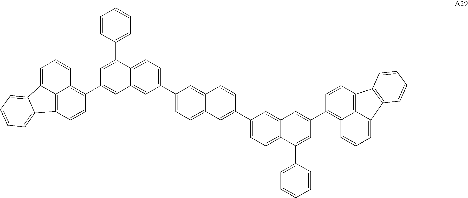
C12=C3C=CC(C4=CC5=CC(C6=CC=C7C(=C6)C=CC(C6=CC=C8C(=C6)C=C(C6=C9C%10=C(C=C6)C6=C(C%10=CC=C9)C=CC=C6)C=C8C6=CC=CC=C6)=C7)=CC=C5C(C5=CC=CC=C5)=C4)=C1C=CC=C2C1=CC=CC=C31
